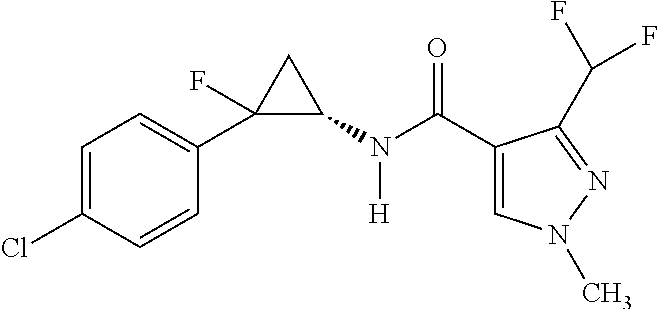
C1=C(Cl)C=CC(C2(F)C(N(C(C3=CN(C)N=C3C(F)F)=O)[H])C2)=C1
